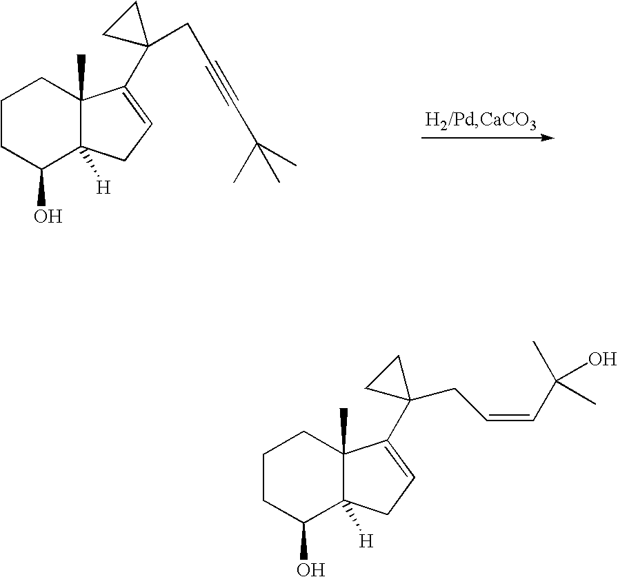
C1CC(O)C2([H])C(C)(C1)C(C1(CC#CC(C)(C)C)CC1)=CC2.C1CC(O)C2([H])C(C)(C1)C(C1(CC=CC(C)(O)C)CC1)=CC2
